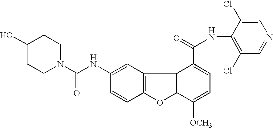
C12=C(C=C(NC(=O)N3CCC(O)CC3)C=C1)C1=C(O2)C([OCH3])=CC=C1C(=O)NC1=C(Cl)C=NC=C1Cl
